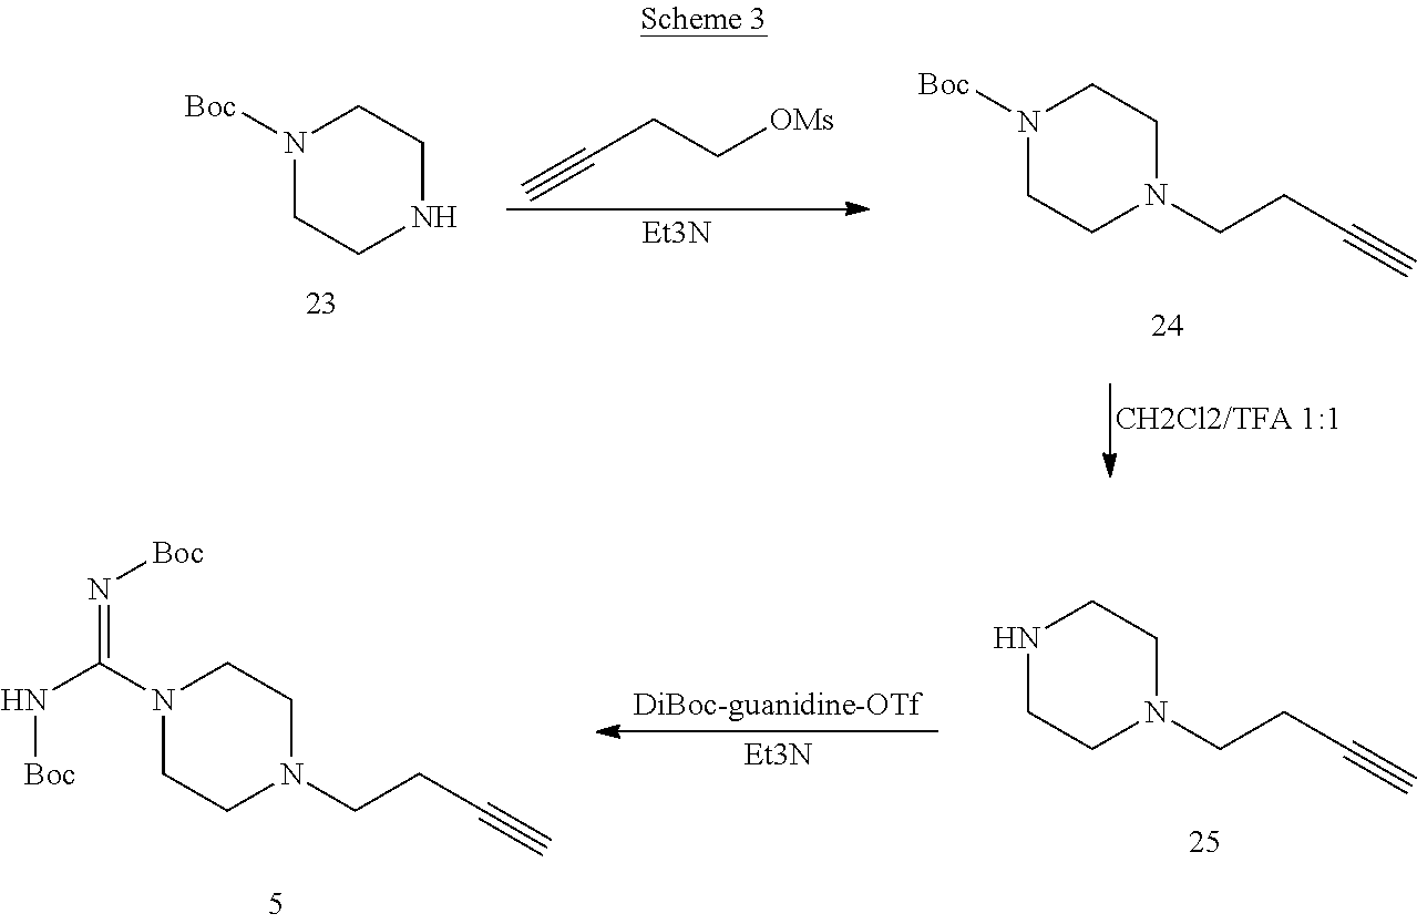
N1([Boc])CCNCC1.C(CC[OMs])#C.[Et3N].N1([Boc])CCN(CCC#C)CC1.N1CCN(CCC#C)CC1.N1(C(N[Boc])=N[Boc])CCN(CCC#C)CC1.[Et3N]
